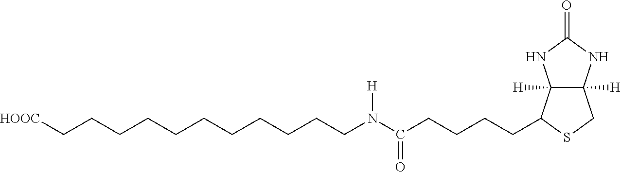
C12([H])C([H])(C(CCCCC(=O)N([H])CCCCCCCCCCC[HOOC])SC1)NC(=O)N2
